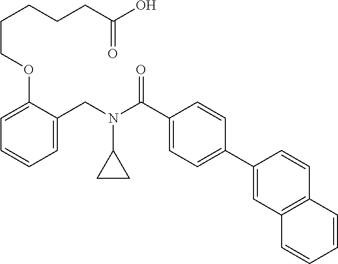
C1=C(CN(C(C2=CC=C(C3=CC4=C(C=C3)C=CC=C4)C=C2)=O)C2CC2)C(OCCCCCC(O)=O)=CC=C1
